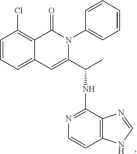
C1=CC=CC(N2C(=O)C3=C(Cl)C=CC=C3C=C2C(C)NC2=NC=CC3=C2N=CN3)=C1
